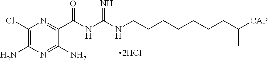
C1(Cl)=C(N)N=C(N)C(C(NC(=N)NCCCCCCCC(C)[CAP])=O)=N1
